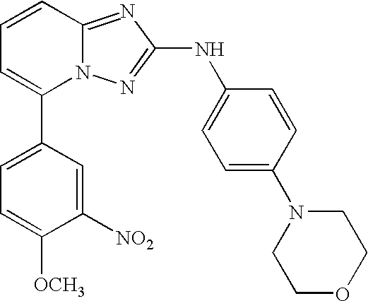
C1(C2=CC=CC3=NC(NC4=CC=C(N5CCOCC5)C=C4)=NN23)=CC=C([OCH3])C([NO2])=C1
